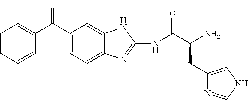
C1=CC=CC(C(C2=CC=C3C(=C2)NC(NC(=O)C(N)CC2=CNC=N2)=N3)=O)=C1
